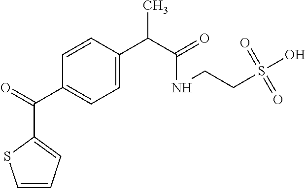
C1=C(C(C(=O)NCCS(O)(=O)=O)C)C=CC(C(=O)C2=CC=CS2)=C1
